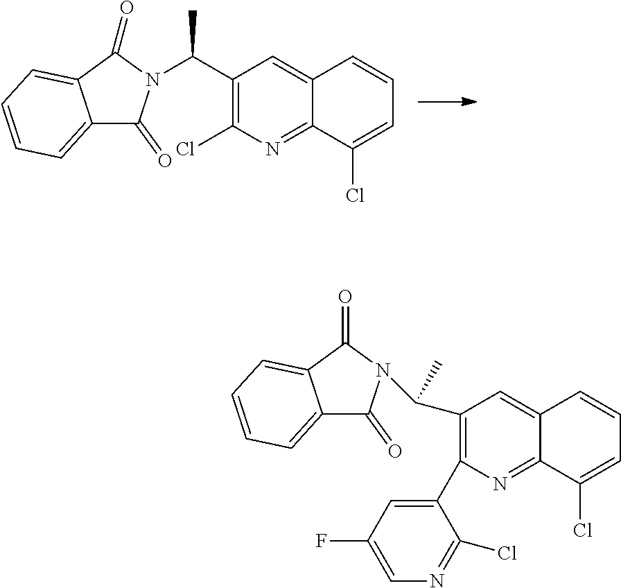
C12=CC=CC=C1C(=O)N(C(C1=C(Cl)N=C3C(=C1)C=CC=C3Cl)C)C2=O.C12=CC=CC=C1C(=O)N(C(C1=C(C3=CC(F)=CN=C3Cl)N=C3C(=C1)C=CC=C3Cl)C)C2=O
